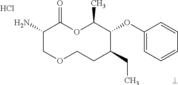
Cl.NC1COCCC(CC)C(OC2=CC=CC=C2)C(C)OC1=O
